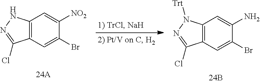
C1(Br)=CC2=C(C=C1[NO2])NN=C2Cl.C1(Br)=CC2=C(C=C1N)N([Trt])N=C2Cl
